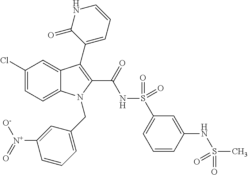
C1(Cl)=CC=C2C(=C1)C(C1=CC=CNC1=O)=C(C(=O)NS(=O)(=O)C1=CC=CC(NS(C)(=O)=O)=C1)N2CC1=CC=CC([N+](=O)[O-])=C1
